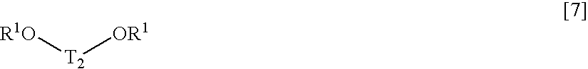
[T2]([OR1])[R1O]
